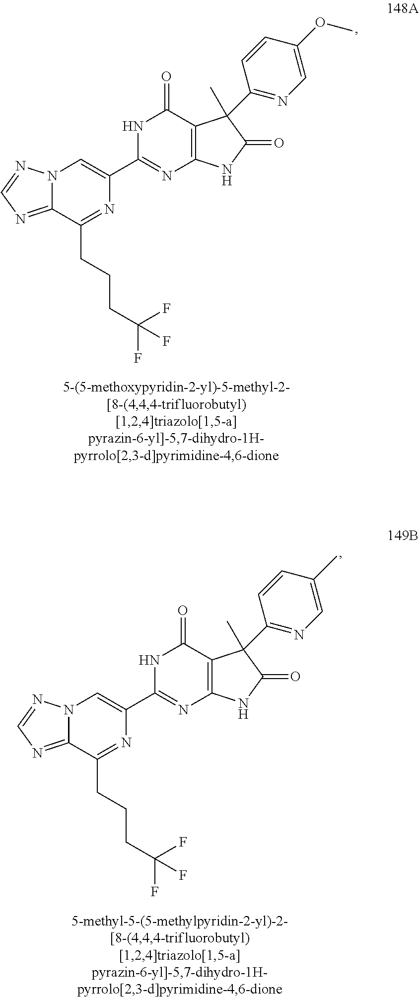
C12=NC=NN1C=C(C1=NC3=C(C(=O)N1)C(C1=NC=C(OC)C=C1)(C)C(=O)N3)N=C2CCCC(F)(F)F.C12=NC=NN1C=C(C1=NC3=C(C(=O)N1)C(C1=NC=C(C)C=C1)(C)C(=O)N3)N=C2CCCC(F)(F)F
